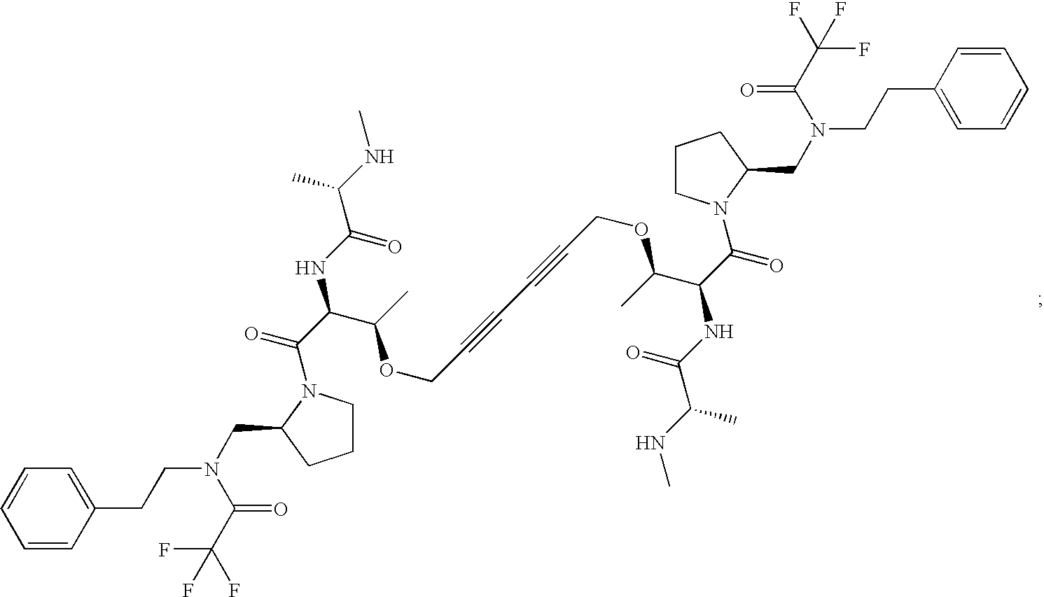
C1=CC(CCN(C(=O)C(F)(F)F)CC2CCCN2C(=O)C(C(OCC#CC#CCOC(C(C(N2C(CN(CCC3=CC=CC=C3)C(=O)C(F)(F)F)CCC2)=O)NC(=O)C(NC)C)C)C)NC(=O)C(NC)C)=CC=C1
